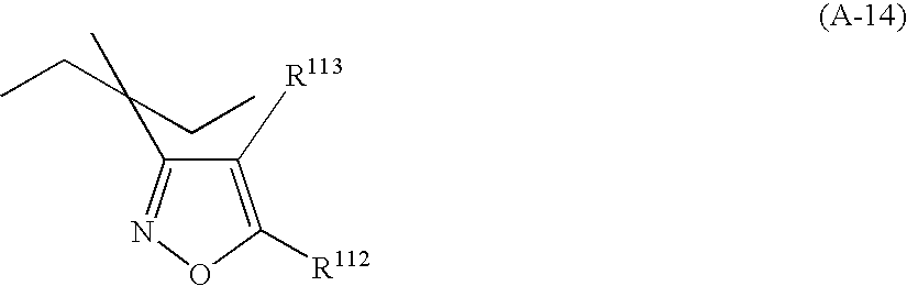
C1([R113])=C([R112])ON=C1C(C)(CC)CC
